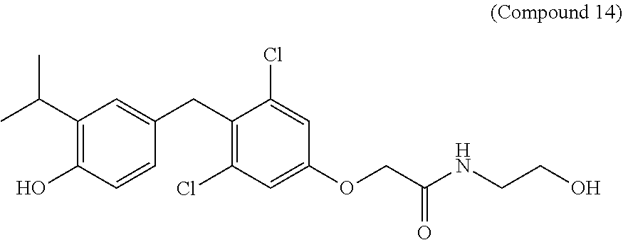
C1(O)=C(C(C)C)C=C(CC2=C(Cl)C=C(OCC(NCCO)=O)C=C2Cl)C=C1
